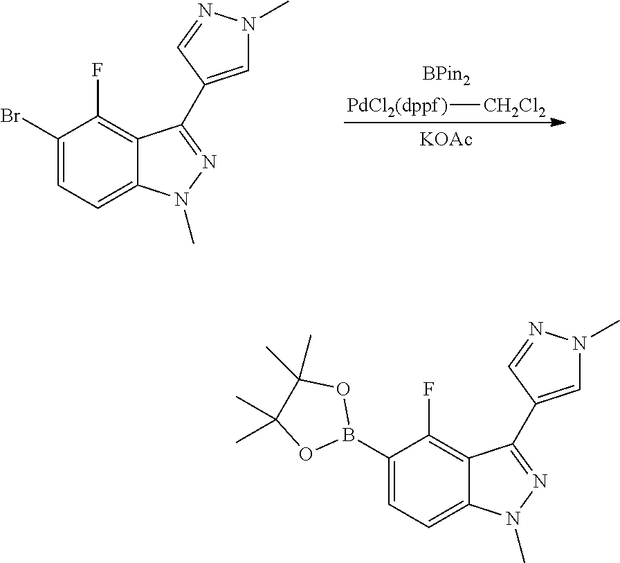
[PdCl2(dppf)][CH2Cl2].[KOAc].C1=C(C2=NN(C)C3=CC=C(Br)C(F)=C32)C=NN1C.C1=C(C2=NN(C)C3=CC=C(B4OC(C)(C)C(C)(C)O4)C(F)=C32)C=NN1C
